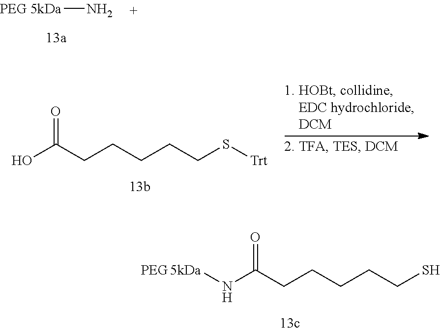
OC(CCCCCS[Trt])=O.N[5kDa].[5kDa]NC(CCCCCS)=O
